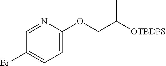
C1=C(OCC([OTBDPS])C)N=CC(Br)=C1
